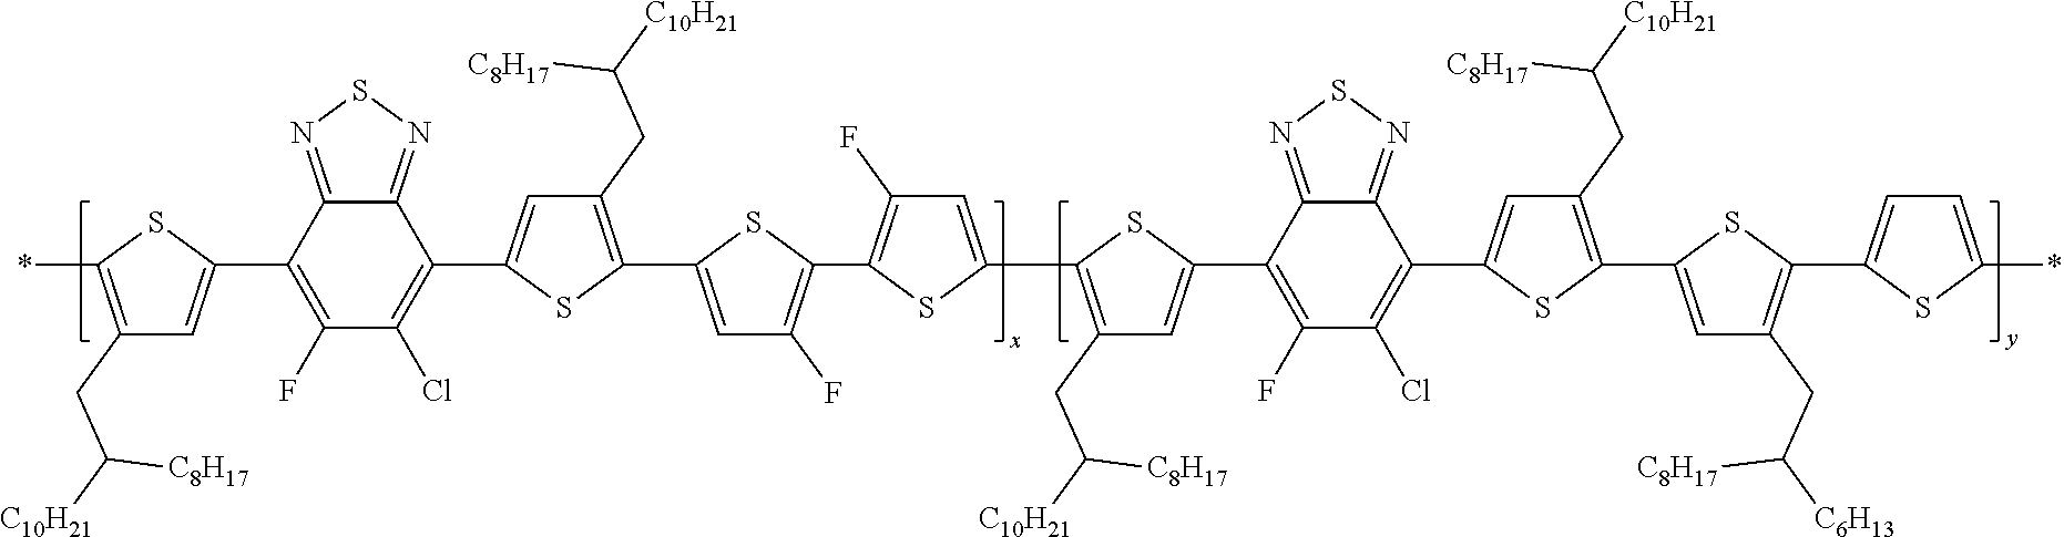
C1(CC([C10H21])[C8H17])=C(*)SC(C2=C(F)C(Cl)=C(C3=CC(CC([C10H21])[C8H17])=C(C4=CC(F)=C(C5=C(F)C=C(C6=C(CC([C10H21])[C8H17])C=C(C7=C(F)C(Cl)=C(C8=CC(CC([C10H21])[C8H17])=C(C9=CC(CC([C6H13])[C8H17])=C(C%10=CC=C(*)S%10)S9)S8)C8=NSN=C78)S6)S5)S4)S3)C3=NSN=C23)=C1
